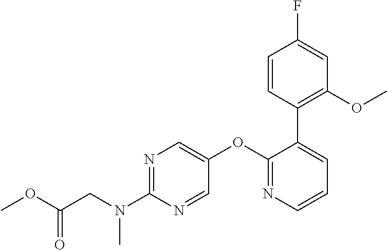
N1=C(N(CC(OC)=O)C)N=CC(OC2=NC=CC=C2C2=C(OC)C=C(F)C=C2)=C1
